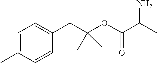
C1=C(C)C=CC(CC(OC(C(C)N)=O)(C)C)=C1
